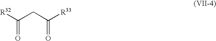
[R32]C(CC([R33])=O)=O
